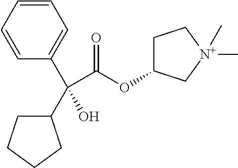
C1=CC(C(C2CCCC2)(C(OC2CC[N+](C)(C)C2)=O)O)=CC=C1
